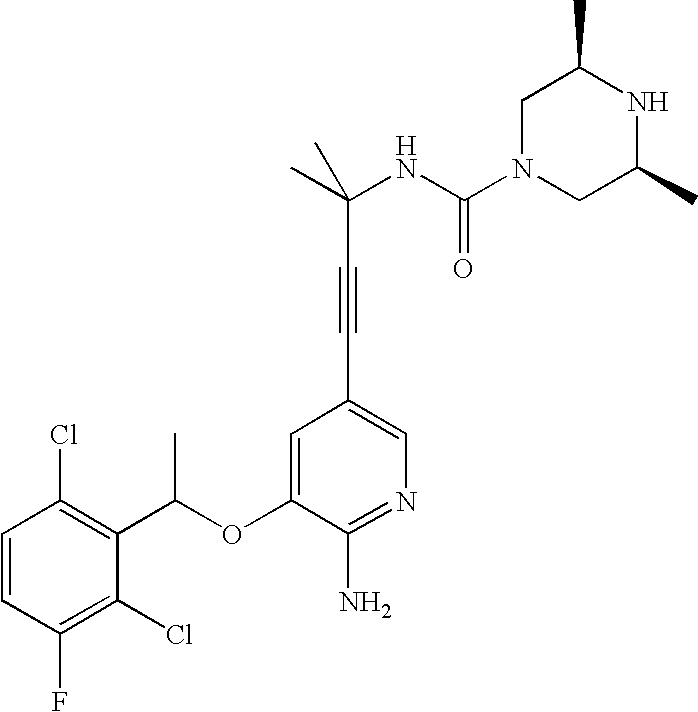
C1=CC(Cl)=C(C(OC2=CC(C#CC(NC(N3CC(C)NC(C)C3)=O)(C)C)=CN=C2N)C)C(Cl)=C1F
